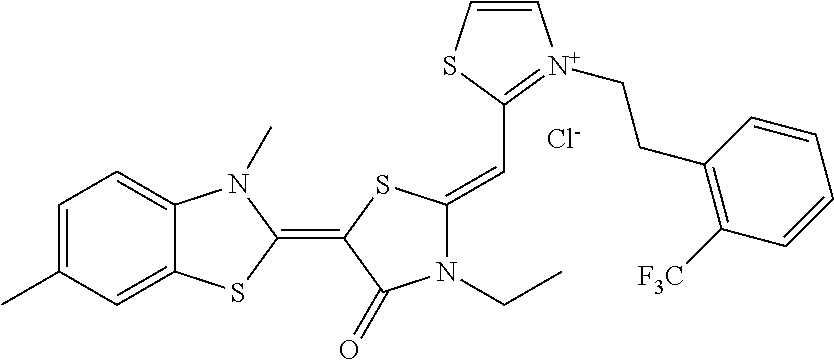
[Cl-].C1=C(C)C=C2C(=C1)N(C)C(=C1C(=O)N(CC)C(=CC3=[N+](CCC4=C([F3C])C=CC=C4)C=CS3)S1)S2
